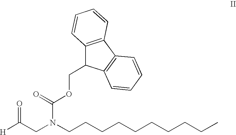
[H]C(CN(CCCCCCCCCC)C(=O)OCC1C2=C(C3=C1C=CC=C3)C=CC=C2)=O
